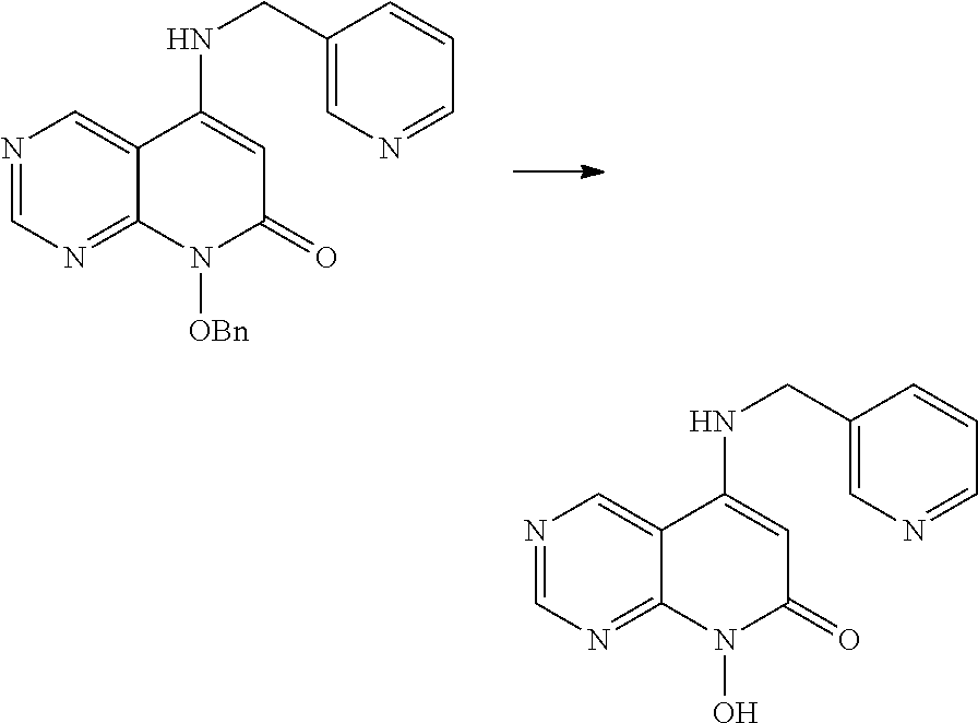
N1=CN=C2C(=C1)C(NCC1=CN=CC=C1)=CC(=O)N2[OBn].N1=CN=C2C(=C1)C(NCC1=CN=CC=C1)=CC(=O)N2O
